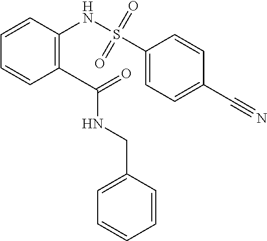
C1(C(NCC2=CC=CC=C2)=O)=C(NS(C2=CC=C(C#N)C=C2)(=O)=O)C=CC=C1
